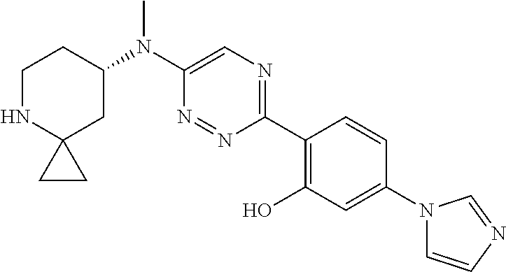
C1NC2(CC(N(C3=CN=C(C4=C(O)C=C(N5C=CN=C5)C=C4)N=N3)C)C1)CC2
